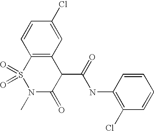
C1=CC=CC(Cl)=C1NC(C1C(=O)N(C)S(=O)(=O)C2=C1C=C(Cl)C=C2)=O
